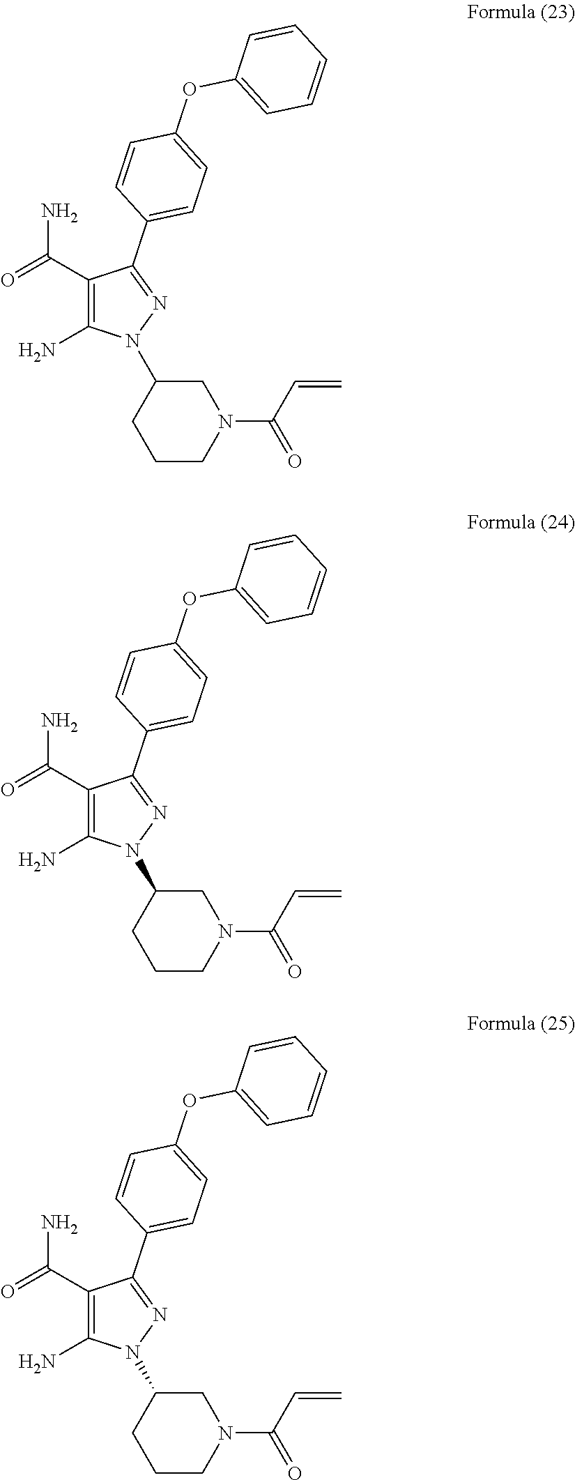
C1(C(=O)N)=C(N)N(C2CCCN(C(C=C)=O)C2)N=C1C1=CC=C(OC2=CC=CC=C2)C=C1.C1(C(=O)N)=C(N)N(C2CCCN(C(C=C)=O)C2)N=C1C1=CC=C(OC2=CC=CC=C2)C=C1.C1(C(=O)N)=C(N)N(C2CCCN(C(C=C)=O)C2)N=C1C1=CC=C(OC2=CC=CC=C2)C=C1
